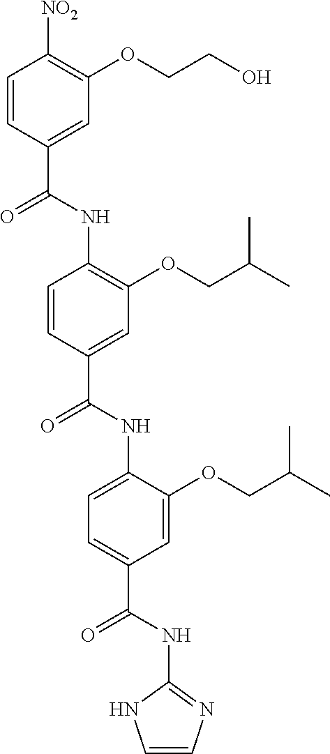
C1=CC(C(NC2=C(OCC(C)C)C=C(C(NC3=CC=C(C(NC4=NC=CN4)=O)C=C3OCC(C)C)=O)C=C2)=O)=CC(OCCO)=C1[NO2]
